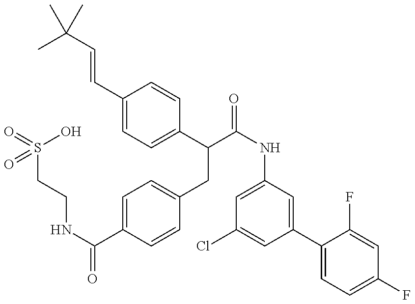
O=S(CCNC(C1=CC=C(CC(C2=CC=C(C=CC(C)(C)C)C=C2)C(=O)NC2=CC(Cl)=CC(C3=CC=C(F)C=C3F)=C2)C=C1)=O)(O)=O
